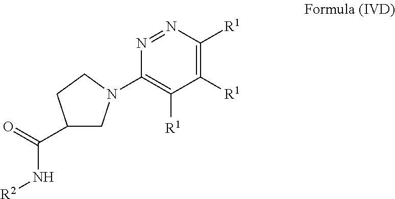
C1([R1])=C([R1])N=NC(N2CC(C(=O)N[R2])CC2)=C1[R1]
